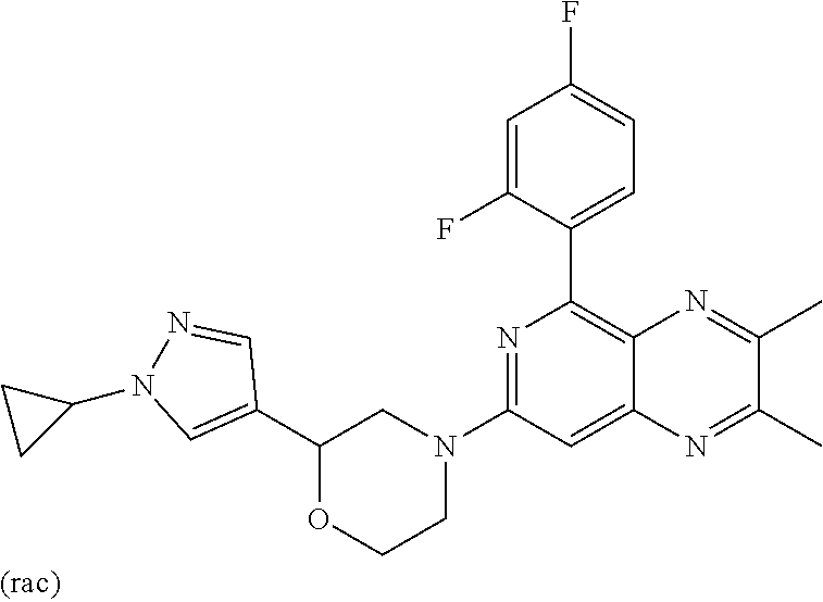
C1(C2=CN(C3CC3)N=C2)OCCN(C2=NC(C3=CC=C(F)C=C3F)=C3C(=C2)N=C(C)C(C)=N3)C1
